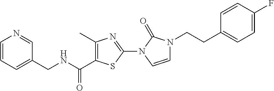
C1=CC=C(CNC(C2=C(C)N=C(N3C=CN(CCC4=CC=C(F)C=C4)C3=O)S2)=O)C=N1
